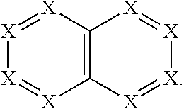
C12=C([X]=[X][X]=[X]1)[X]=[X][X]=[X]2
